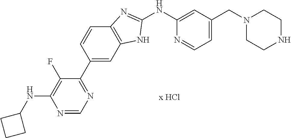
N1(CC2=CC=NC(NC3=NC4=C(C=C(C5=NC=NC(NC6CCC6)=C5F)C=C4)N3)=C2)CCNCC1
